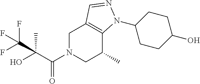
C1N(C(C(O)(C)C(F)(F)F)=O)CC(C)C2=C1C=NN2C1CCC(O)CC1
